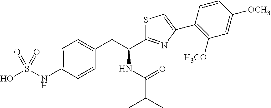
C1=C(NS(O)(=O)=O)C=CC(CC(C2=NC(C3=C([H3CO])C=C([OCH3])C=C3)=CS2)NC(=O)C(C)(C)C)=C1
